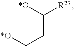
[*O]CCC([*O])[R27]
